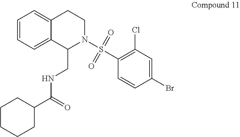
C1=CC=C2C(=C1)CCN(S(=O)(=O)C1=C(Cl)C=C(Br)C=C1)C2CNC(C1CCCCC1)=O
